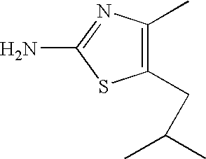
C1(CC(C)C)=C(C)N=C(N)S1
